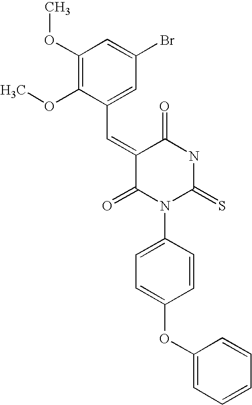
C1(OC)=C(OC)C(C=C2C(=O)N(C3=CC=C(OC4=CC=CC=C4)C=C3)C(=S)NC2=O)=CC(Br)=C1
